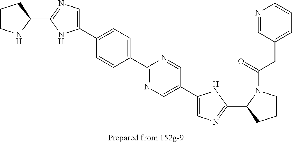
C1CNC(C2=NC=C(C3=CC=C(C4=NC=C(C5=CN=C(C6N(C(=O)CC7=CC=CN=C7)CCC6)N5)C=N4)C=C3)N2)C1
